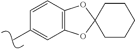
C1=CC2=C(C=C1C)OC1(O2)CCCCC1
